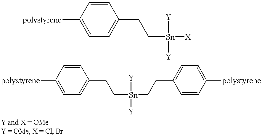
C1([polystyrene])=CC=C(CC[Sn]([Y])([Y])[X])C=C1.C1([polystyrene])=CC=C(CC[Sn]([Y])([Y])CCC2=CC=C([polystyrene])C=C2)C=C1
